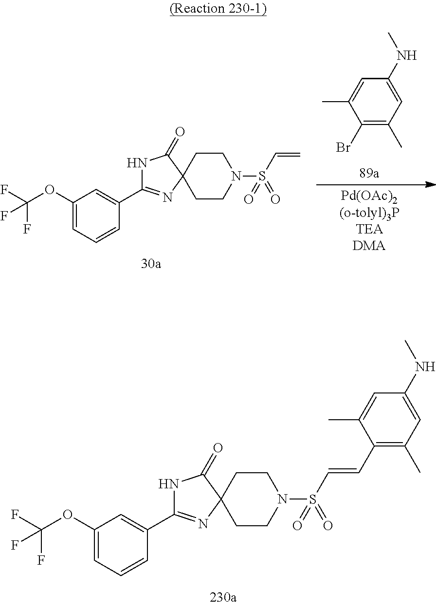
C1(OC(F)(F)F)=CC=CC(C2=NC3(C(=O)N2)CCN(S(C=C)(=O)=O)CC3)=C1.C1(Br)=C(C)C=C(NC)C=C1C.C1(OC(F)(F)F)=CC=CC(C2=NC3(C(=O)N2)CCN(S(C=CC2=C(C)C=C(NC)C=C2C)(=O)=O)CC3)=C1
